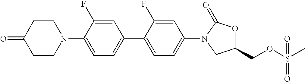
C1CN(C2=CC=C(C3=CC=C(N4C(=O)OC(COS(C)(=O)=O)C4)C=C3F)C=C2F)CCC1=O
